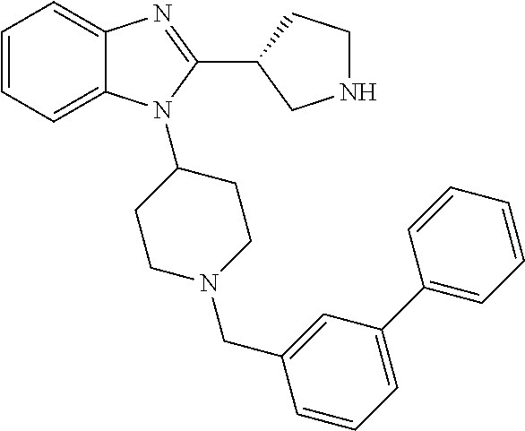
C1=CC=C2C(=C1)N=C(C1CNCC1)N2C1CCN(CC2=CC(C3=CC=CC=C3)=CC=C2)CC1
